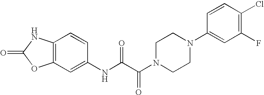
C12=C(C=C(NC(C(N3CCN(C4=CC(F)=C(Cl)C=C4)CC3)=O)=O)C=C1)OC(=O)N2
